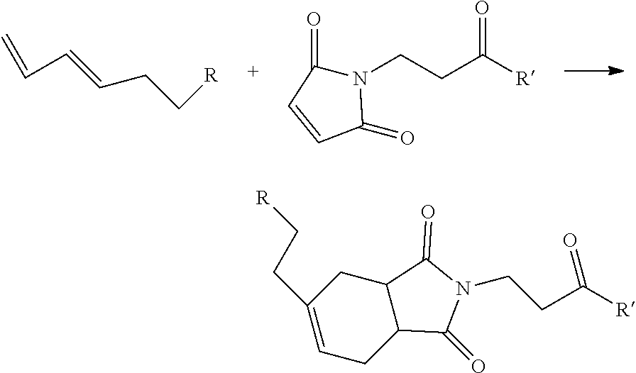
C=CC=CCC[R].N1(CCC([R])=O)C(=O)C=CC1=O.C1(CC[R])=CCC2C(C1)C(=O)N(CCC([R])=O)C2=O
